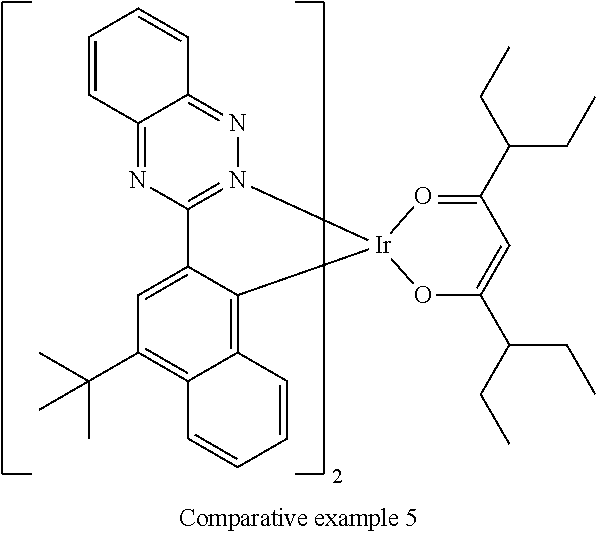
N1=C2C=CC=CC2=NN2=C1C1=CC(C(C)(C)C)=C3C(=C1[Ir]21O=C(C(CC)CC)C=C(C(CC)CC)O1)C=CC=C3
